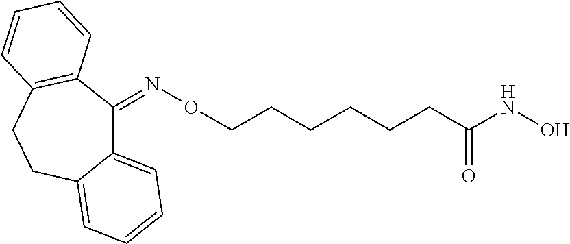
C12=CC=CC=C1CCC1=C(C2=NOCCCCCCC(NO)=O)C=CC=C1
